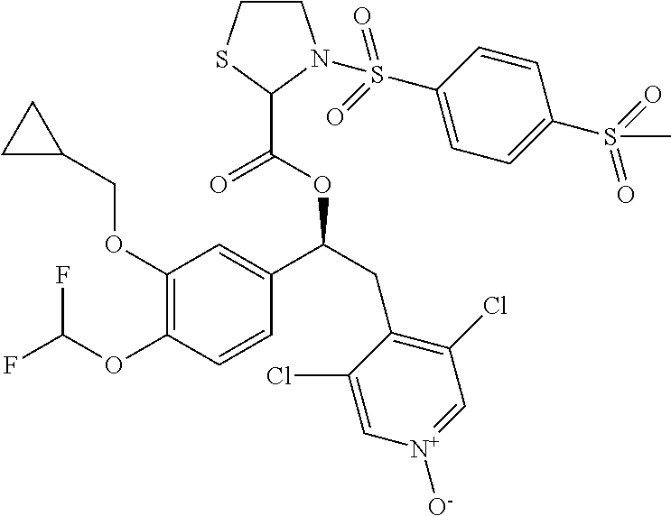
C1(OCC2CC2)=C(OC(F)F)C=CC(C(CC2=C(Cl)C=[N+]([O-])C=C2Cl)OC(=O)C2N(S(C3=CC=C(S(=O)(=O)C)C=C3)(=O)=O)CCS2)=C1
